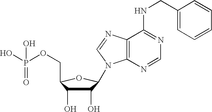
C1(O)C(O)C(COP(O)(O)=O)OC1N1C2=C(N=C1)C(NCC1=CC=CC=C1)=NC=N2
